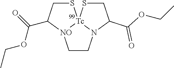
C1CN2[Tc]3([NO]1C(C(=O)OCC)CS3)SCC2C(OCC)=O
